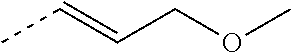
CC=CCOC
